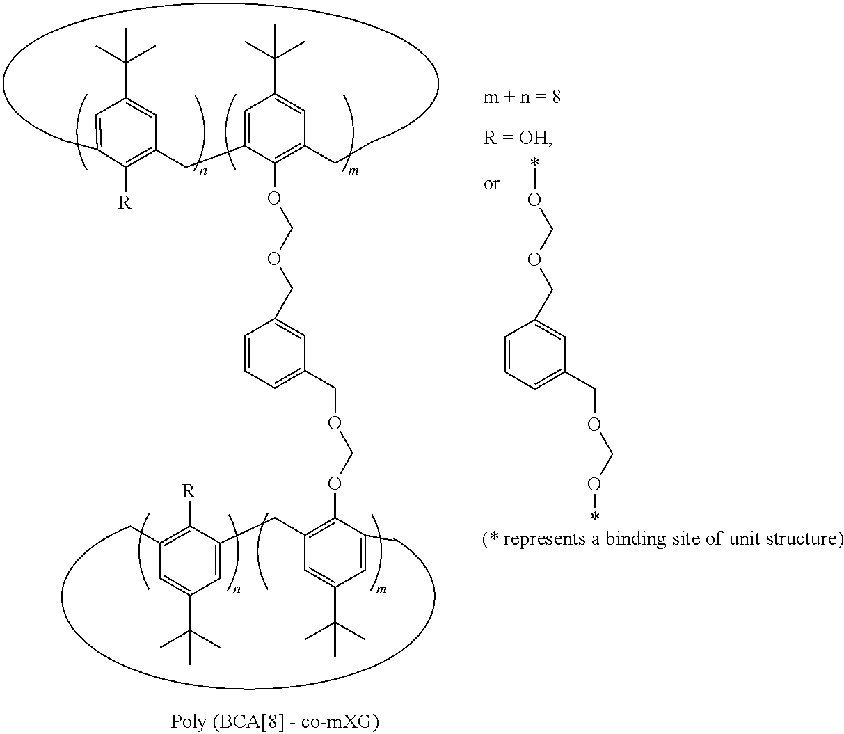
C1=C(C)C([R])=C(CC2=CC(C(C)(C)C)=CC(CC)=C2OCOCC2=CC(COCOC3=C(CC4=CC(C(C)(C)C)=CC(C)=C4[R])C=C(C(C)(C)C)C=C3C)=CC=C2)C=C1C(C)(C)C.C(C1=CC(COCO*)=CC=C1)OCO*
